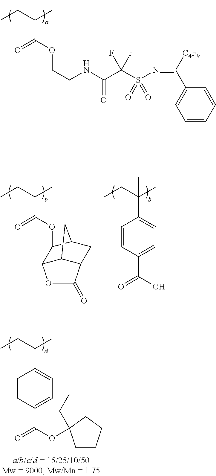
C(C(CC)(C)C)(=O)OCCNC(C(S(N=C(C1=CC=CC=C1)[C4F9])(=O)=O)(F)F)=O.C12C3C(CC(C3)C1OC(C(CC)(C)C)=O)C(=O)O2.C1(C(CC)(C)C)=CC=C(C(=O)O)C=C1.C1(C(CC)(C)C)=CC=C(C(OC2(CC)CCCC2)=O)C=C1
